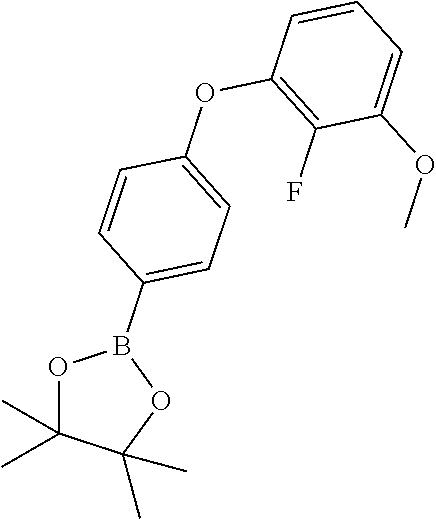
B1(C2=CC=C(OC3=C(F)C(OC)=CC=C3)C=C2)OC(C)(C)C(C)(C)O1
